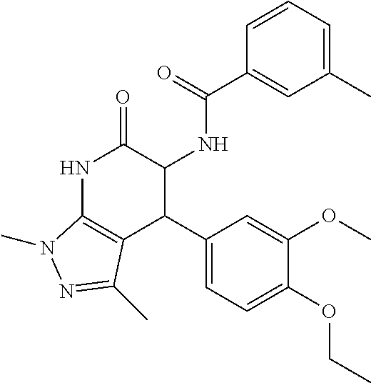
N1C2=C(C(C3=CC=C(OCC)C(OC)=C3)C(NC(=O)C3=CC(C)=CC=C3)C1=O)C(C)=NN2C
